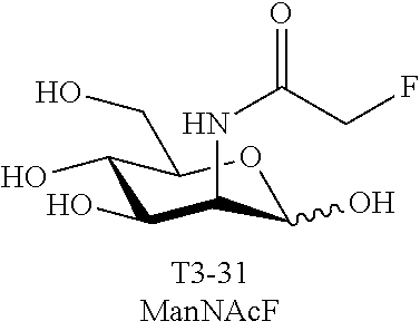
C1(O)C(O)C(NC(CF)=O)C(O)OC1CO
